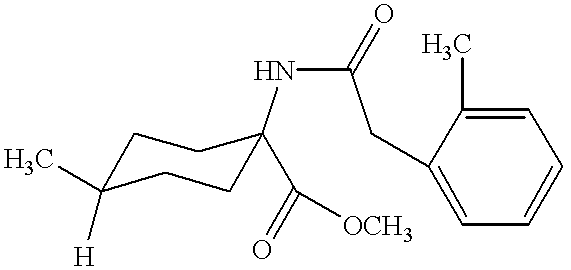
C1C(C)([H])CCC(NC(CC2=CC=CC=C2C)=O)(C([OCH3])=O)C1
